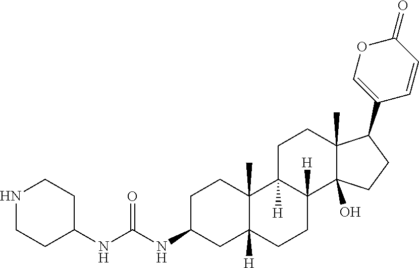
C1C(NC(NC2CCNCC2)=O)CC2([H])C(C)(C1)C1([H])C([H])(CC2)C2(O)C(C)(CC1)C(C1=COC(=O)C=C1)CC2
